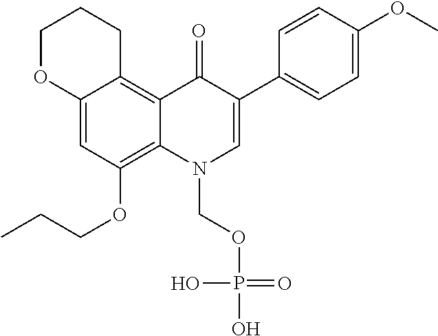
C12=CC(OCCC)=C3C(=C1CCCO2)C(=O)C(C1=CC=C(OC)C=C1)=CN3COP(=O)(O)O
